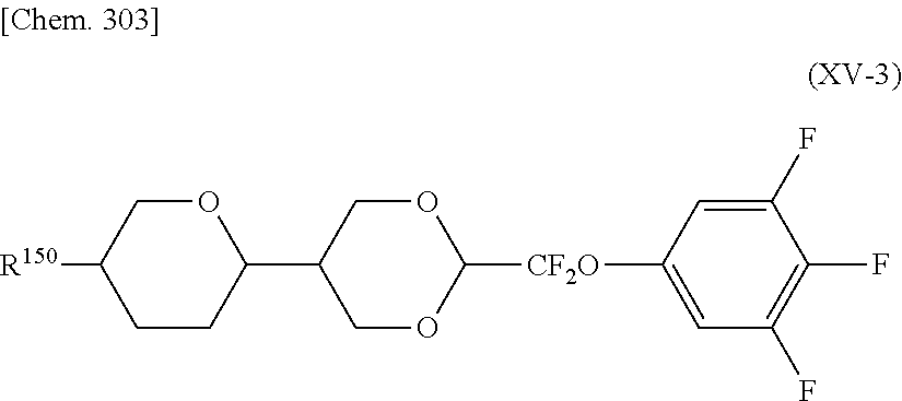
C1CC(C2COC([CF2O]C3=CC(F)=C(F)C(F)=C3)OC2)OCC1[R150]
